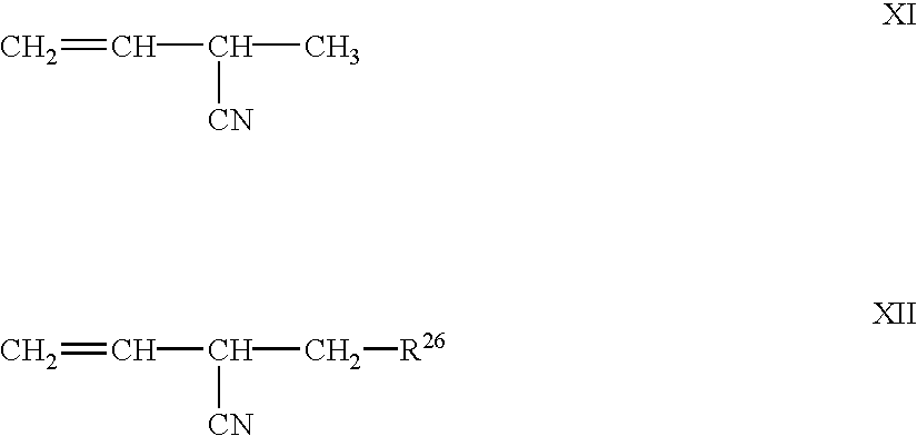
C=CC([CN])C.C=CC([CN])C[R26]
